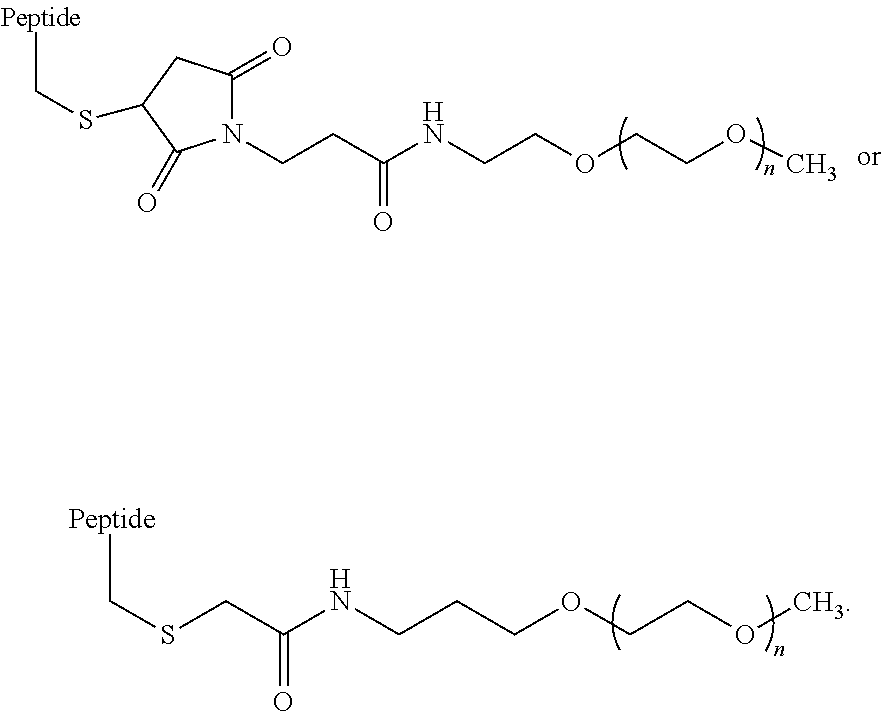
S(CC(NCCCOCCOC)=O)CC.C1(=O)N(CCC(NCCOCCOC)=O)C(=O)C(SCC)C1
